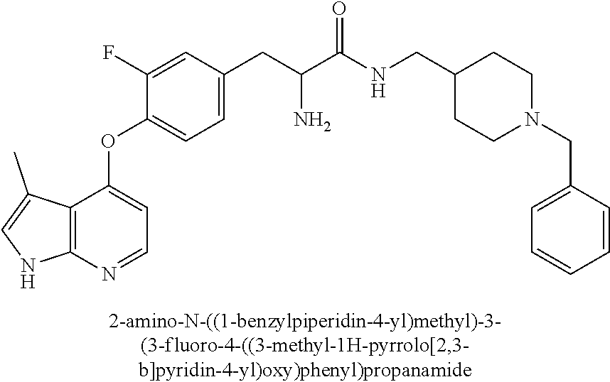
C1(F)=CC(CC(C(NCC2CCN(CC3=CC=CC=C3)CC2)=O)N)=CC=C1OC1=CC=NC2=C1C(C)=CN2
